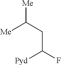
C([Me])(CC(F)[Pyd])[Me]
